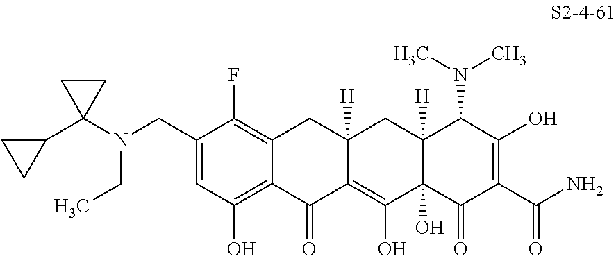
C1(CN(C2(C3CC3)CC2)CC)=CC(O)=C2C(=C1F)CC1([H])C(=C(O)C3(O)C([H])(C1)C(N(C)C)C(O)=C(C(N)=O)C3=O)C2=O
